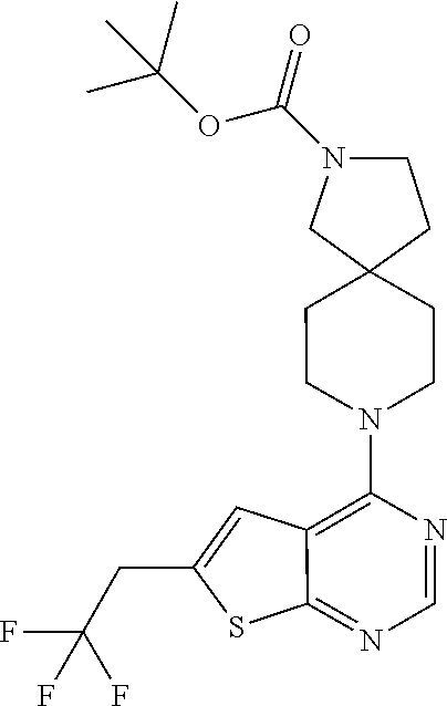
C12=NC=NC(N3CCC4(CC3)CCN(C(=O)OC(C)(C)C)C4)=C1C=C(CC(F)(F)F)S2
